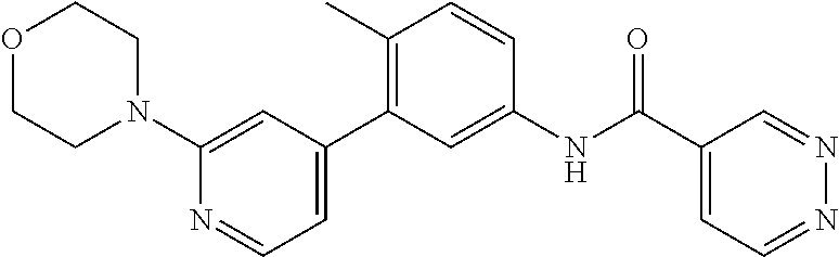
O1CCN(C2=CC(C3=C(C)C=CC(NC(C4=CC=NN=C4)=O)=C3)=CC=N2)CC1
